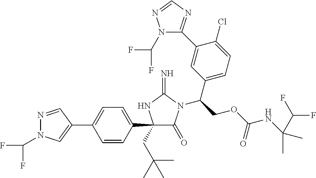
C1(C2=CC=C(C3(CC(C)(C)C)C(=O)N(C(COC(NC(C(F)F)(C)C)=O)C4=CC=C(Cl)C(C5=NC=NN5C(F)F)=C4)C(=N)N3)C=C2)=CN(C(F)F)N=C1
